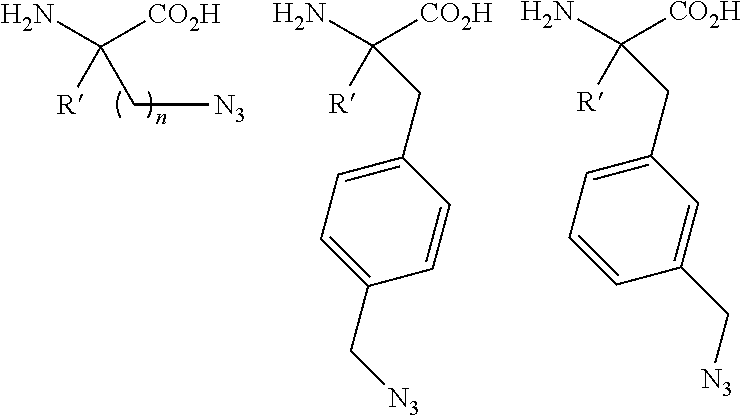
C([CO2H])(N)([R])C[N3].C([CO2H])(N)([R])CC1=CC=C(C[N3])C=C1.C([CO2H])(N)([R])CC1=CC=CC(C[N3])=C1
